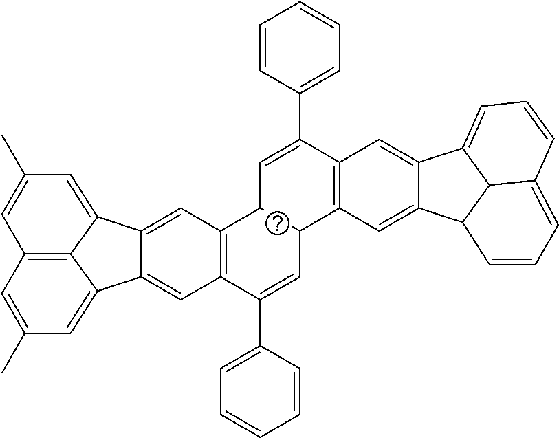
C12=CC3=C(C=C1C1=CC(C)=CC4=C1C2=CC(C)=C4)C(C1=CC=CC=C1)=CC1C3C=C(C2=CC=CC=C2)C2=C1C=C1C(=C2)C2=CC=CC3=CC=CC1C23
